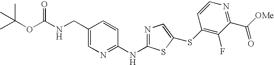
C1(CNC(OC(C)(C)C)=O)=CN=C(NC2=NC=C(SC3=C(F)C(C([OMe])=O)=NC=C3)S2)C=C1
